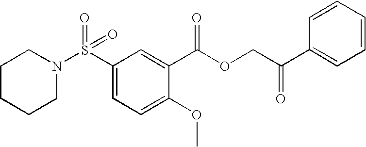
S(C1=CC=C(OC)C(C(OCC(C2=CC=CC=C2)=O)=O)=C1)(=O)(=O)N1CCCCC1
